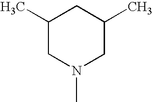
C1(C)CN(C)CC(C)C1
